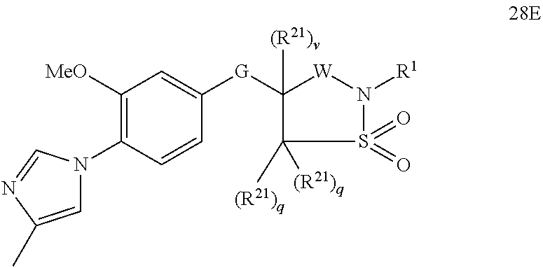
C1([G]C2([(R21)v])C([(R21)q])([(R21)q])S(=O)(=O)N([R1])[W]2)=CC([MeO])=C(N2C=C(C)N=C2)C=C1
